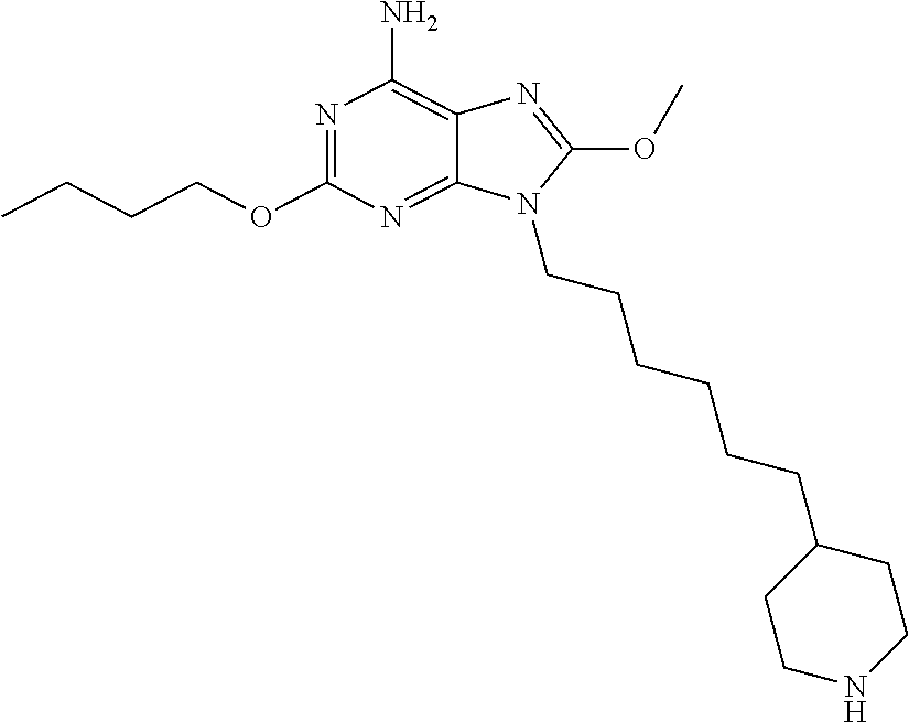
N1=C(OCCCC)N=C2C(=C1N)N=C(OC)N2CCCCCCC1CCNCC1
